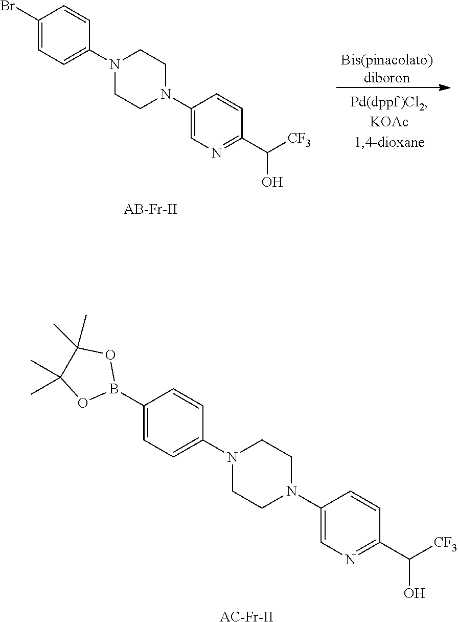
C1(Br)=CC=C(N2CCN(C3=CN=C(C([CF3])O)C=C3)CC2)C=C1.[Bis(pinacolato)diboron].[AB-Fr-II].C1(B2OC(C)(C)C(C)(C)O2)=CC=C(N2CCN(C3=CN=C(C([CF3])O)C=C3)CC2)C=C1.[AC-Fr-II]
